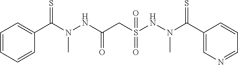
C1=CC=CC(C(N(NC(CS(NN(C(C2=CN=CC=C2)=S)C)(=O)=O)=O)C)=S)=C1
